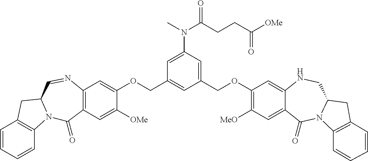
C1=CC=CC2=C1CC1N2C(=O)C2=C(N=C1)C=C(OCC1=CC(COC3=C([MeO])C=C4C(=C3)NCC3N(C4=O)C4=C(C3)C=CC=C4)=CC(N(C(CCC([OMe])=O)=O)C)=C1)C([OMe])=C2
